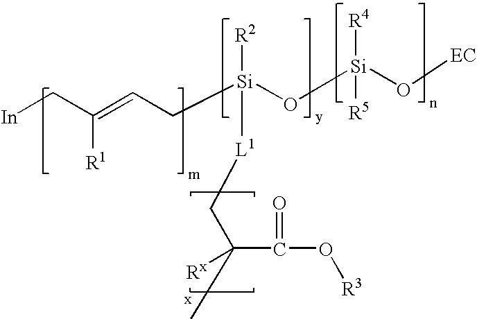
[In]CC(=CC[Si](O[Si](O[EC])([R4])[R5])([R2])[L1]CC(C)([Rx])C(O[R3])=O)[R1]
